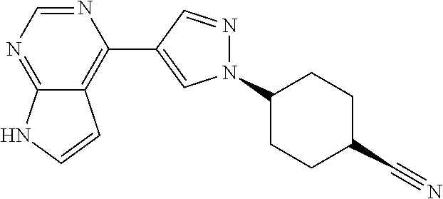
N1=CN=C2C(=C1C1=CN(C3CCC(C#N)CC3)N=C1)C=CN2
